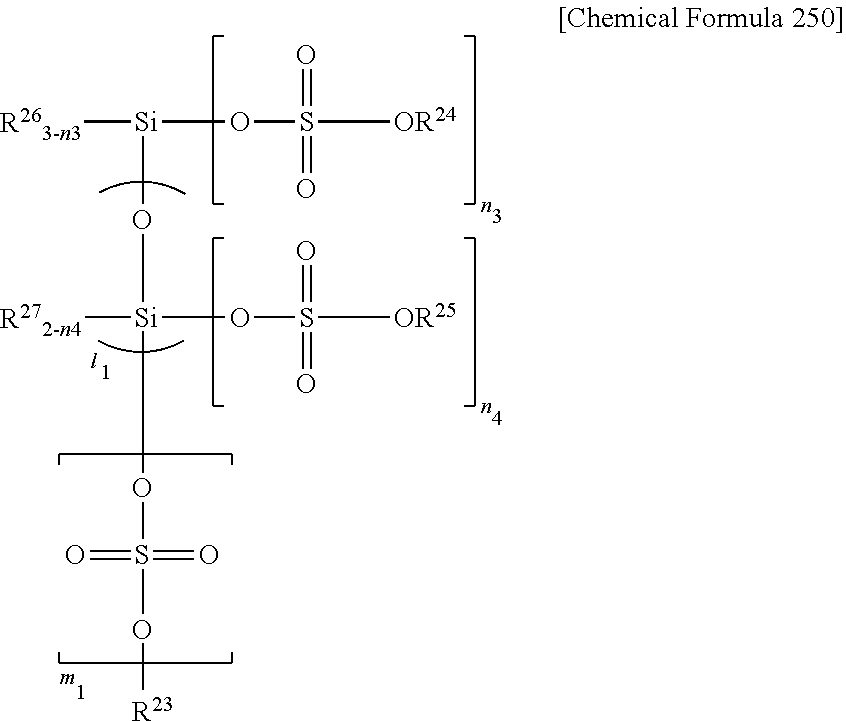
[R263-n3][Si](O[Si](OS(=O)(=O)O[R23])([R272-n4])OS(=O)(=O)[OR25])OS([OR24])(=O)=O
